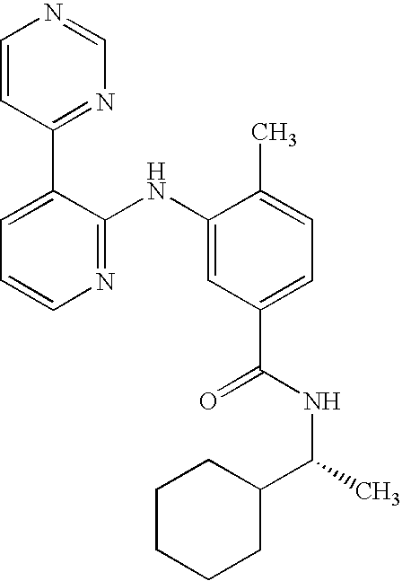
C1=CC(C2=CC=CN=C2NC2=CC(C(NC(C3CCCCC3)C)=O)=CC=C2C)=NC=N1
